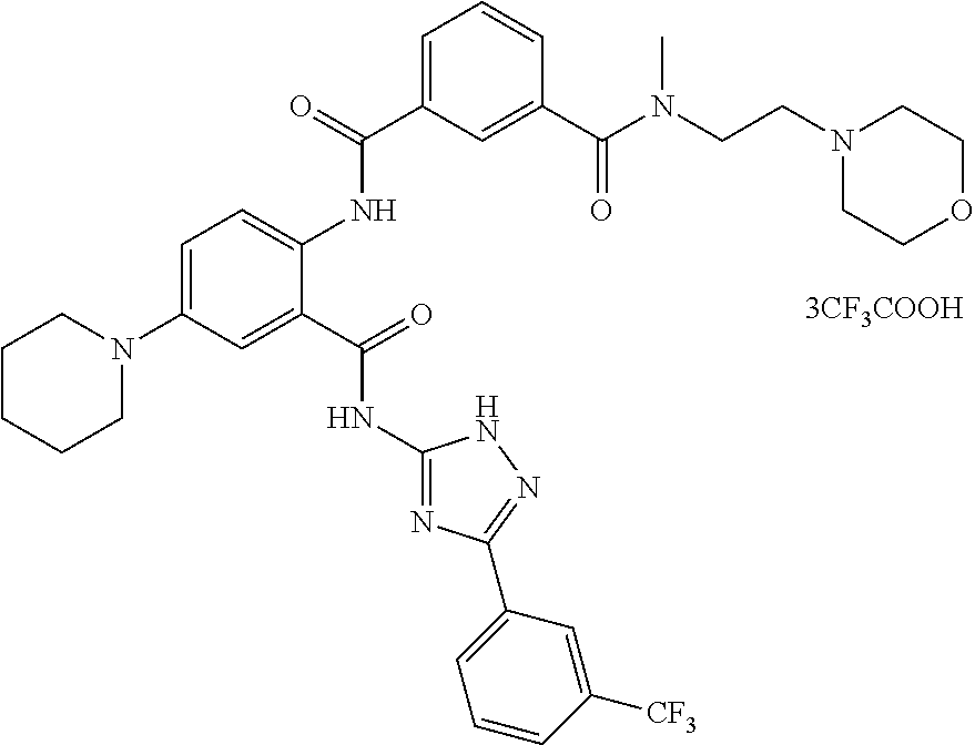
C1(NC(C2=CC(N3CCCCC3)=CC=C2NC(C2=CC=CC(C(N(CCN3CCOCC3)C)=O)=C2)=O)=O)=NC(C2=CC=CC([CF3])=C2)=NN1.[3CF3COOH]
